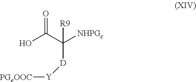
OC(C([NHPGc])([D][Y][PGeOOC])[R9])=O
